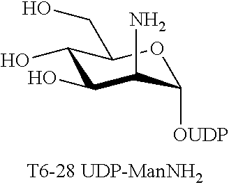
C1(O)C(O)C(N)C([OUDP])OC1CO
